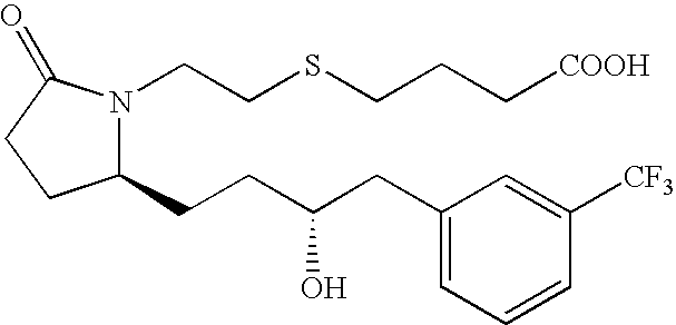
C1(CCC(CC2=CC=CC([CF3])=C2)O)N(CCSCCC[COOH])C(=O)CC1
